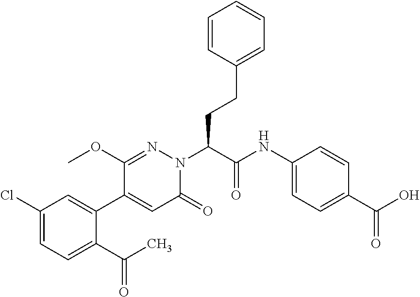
C1(Cl)=CC=C(C(C)=O)C(C2=CC(=O)N(C(CCC3=CC=CC=C3)C(NC3=CC=C(C(O)=O)C=C3)=O)N=C2OC)=C1
